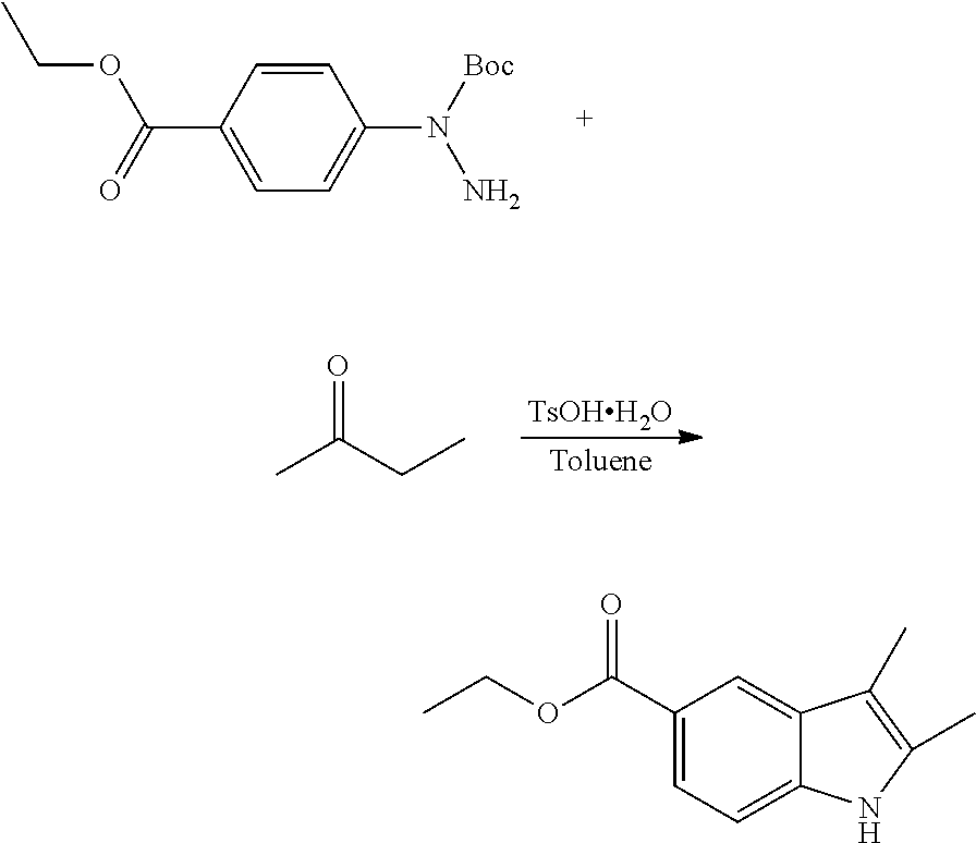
C1(C(=O)OCC)=CC=C(N([Boc])N)C=C1.[TsOHH2O].CC(CC)=O.C1(C(OCC)=O)=CC=C2C(=C1)C(C)=C(C)N2
